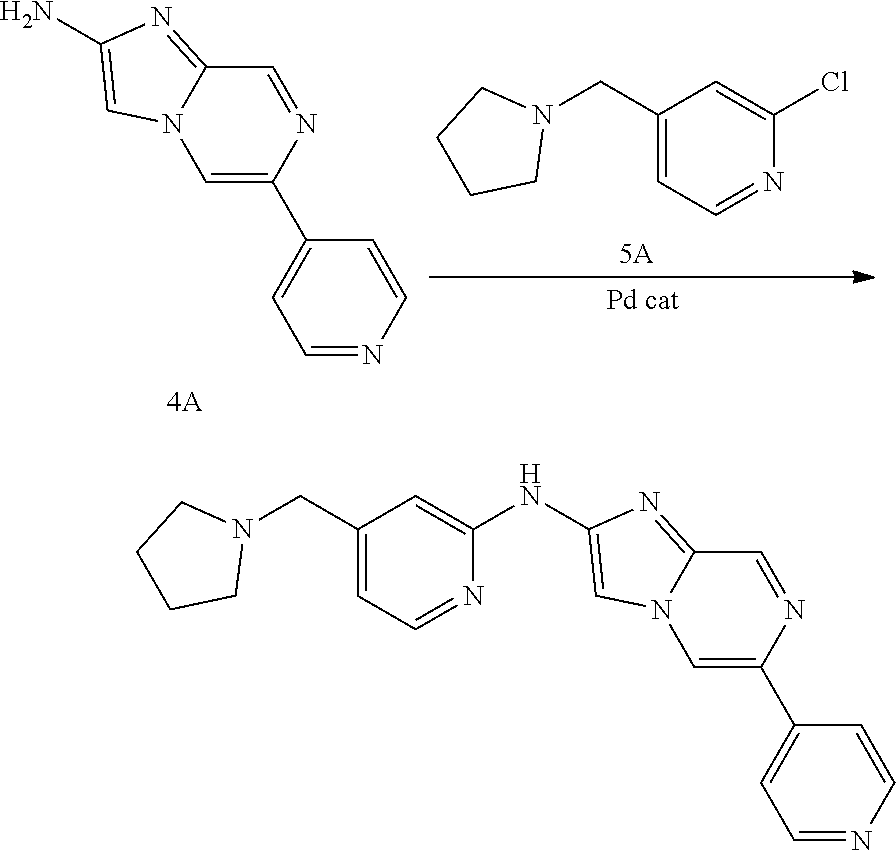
C1(C2=CC=NC=C2)=CN2C(=NC(N)=C2)C=N1.C1(CN2CCCC2)=CC=NC(Cl)=C1.C1(C2=CC=NC=C2)=CN2C(=NC(NC3=CC(CN4CCCC4)=CC=N3)=C2)C=N1
